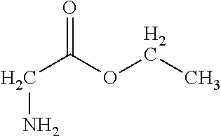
C(C(OCC)=O)N
